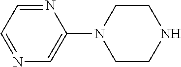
N1=CC=NC(N2CCNCC2)=C1
